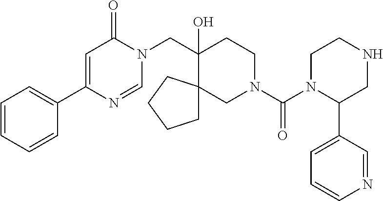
C1=CC=CC(C2=CC(=O)N(CC3(O)CCN(C(=O)N4C(C5=CC=CN=C5)CNCC4)CC34CCCC4)C=N2)=C1
